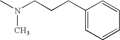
CN(C)CCCC1=CC=CC=C1
